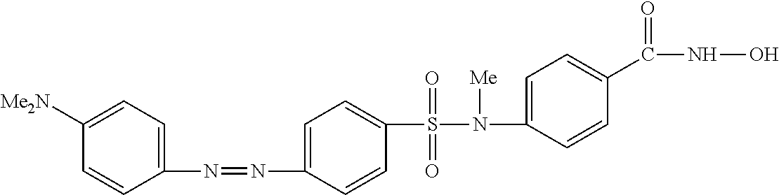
C1([Me2N])=CC=C(N=NC2=CC=C(S(=O)(=O)N([Me])C3=CC=C(C(NO)=O)C=C3)C=C2)C=C1
